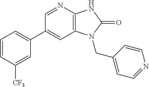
C1(C2=CC=CC([CF3])=C2)=CC2=C(N=C1)NC(=O)N2CC1=CC=NC=C1
